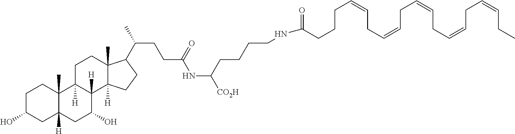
C1C(O)CC2([H])C(C)(C1)C1([H])C([H])(C(O)C2)C2([H])C(C)(CC1)C(C(CCC(NC(CCCCNC(CCCC=CCC=CCC=CCC=CCC=CCC)=O)[CO2H])=O)C)CC2
